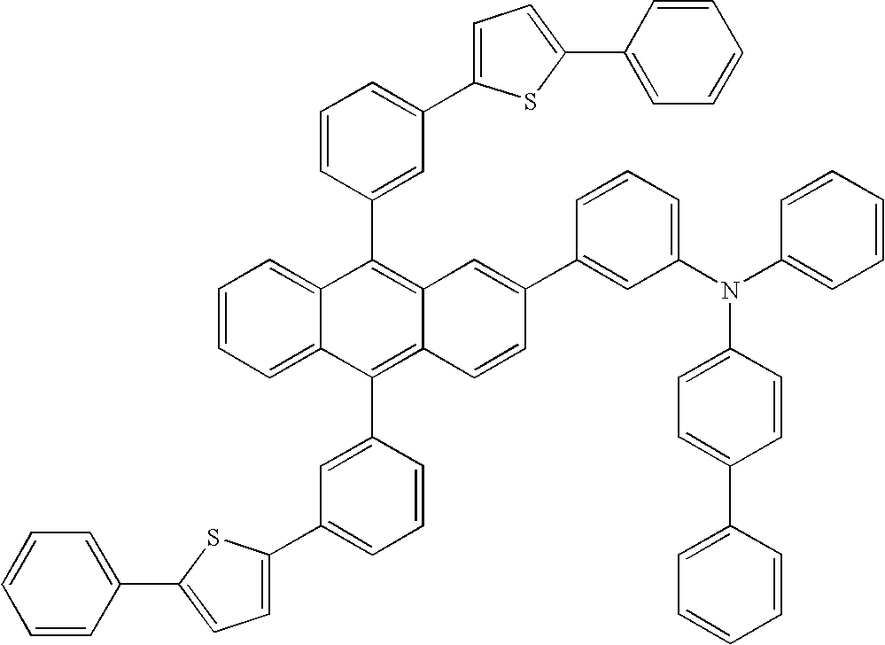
C1=CC=C(C2=CC=C(C3=CC=CC=C3)S2)C=C1C1=C2C(=C(C3=CC(C4=CC=C(C5=CC=CC=C5)S4)=CC=C3)C3=CC=CC=C13)C=CC(C1=CC(N(C3=CC=CC=C3)C3=CC=C(C4=CC=CC=C4)C=C3)=CC=C1)=C2
